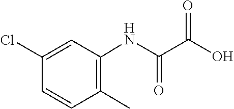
C1(Cl)=CC(NC(=O)C(=O)O)=C(C)C=C1
